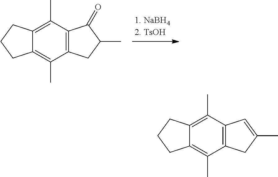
C12=C(C(C)=C3C(=C1C)CCC3)C(=O)C(C)C2.C12=C(C(C)=C3C(=C1C)CCC3)C=C(C)C2
